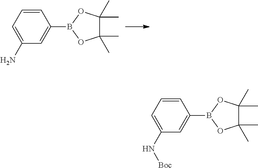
C1=CC=C(N)C=C1B1OC(C)(C)C(C)(C)O1.C1=CC=C(N[Boc])C=C1B1OC(C)(C)C(C)(C)O1
